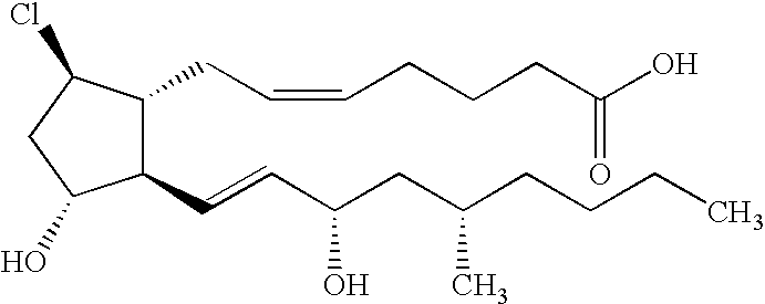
C1(CC=CCCCC(O)=O)C(Cl)CC(O)C1C=CC(CC(CCCC)C)O
